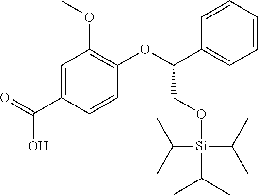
C1=CC=C(C(OC2=C(OC)C=C(C(=O)O)C=C2)CO[Si](C(C)C)(C(C)C)C(C)C)C=C1
